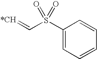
C1(S(C=[*CH])(=O)=O)=CC=CC=C1
